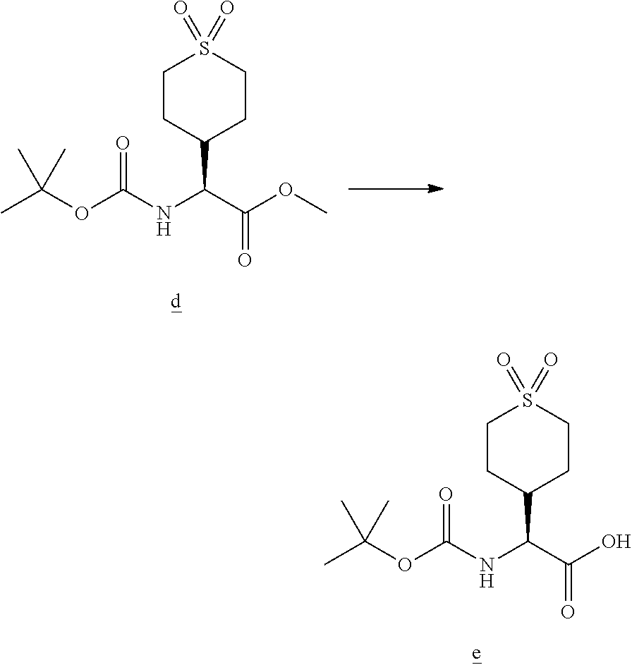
CC(OC(NC(C(OC)=O)C1CCS(=O)(=O)CC1)=O)(C)C.CC(OC(NC(C(O)=O)C1CCS(=O)(=O)CC1)=O)(C)C
